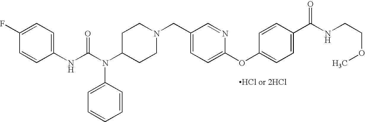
[HCl or 2HCl].C1(NC(N(C2CCN(CC3=CC=C(OC4=CC=C(C(NCCOC)=O)C=C4)N=C3)CC2)C2=CC=CC=C2)=O)=CC=C(F)C=C1
